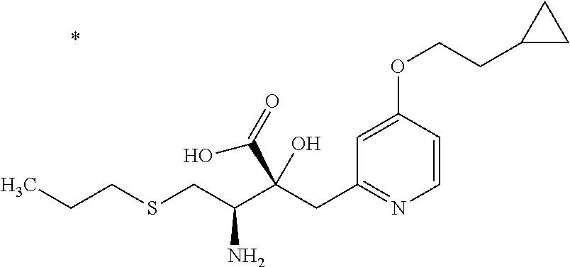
C1=CC(OCCC2CC2)=CC(CC(C(CSCCC)N)(C(=O)O)O)=N1
